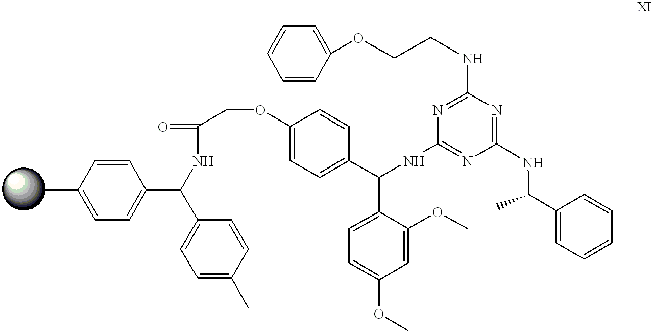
CC1=CC=C(C(C2=CC=C(C)C=C2)NC(COC2=CC=C(C(C3=CC=C(OC)C=C3OC)NC3=NC(NC(C4=CC=CC=C4)C)=NC(NCCOC4=CC=CC=C4)=N3)C=C2)=O)C=C1
